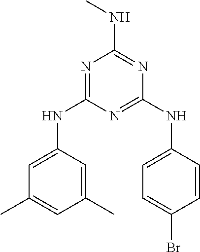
N1=C(NC2=CC(C)=CC(C)=C2)N=C(NC2=CC=C(Br)C=C2)N=C1NC
